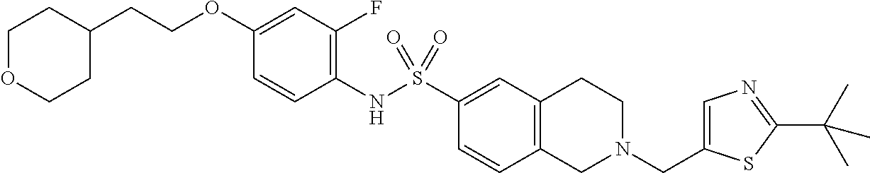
C1(OCCC2CCOCC2)=CC(F)=C(NS(C2=CC3=C(C=C2)CN(CC2=CN=C(C(C)(C)C)S2)CC3)(=O)=O)C=C1
